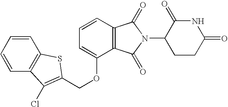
C1=CC=CC2=C1SC(COC1=CC=CC3=C1C(=O)N(C1CCC(=O)NC1=O)C3=O)=C2Cl
